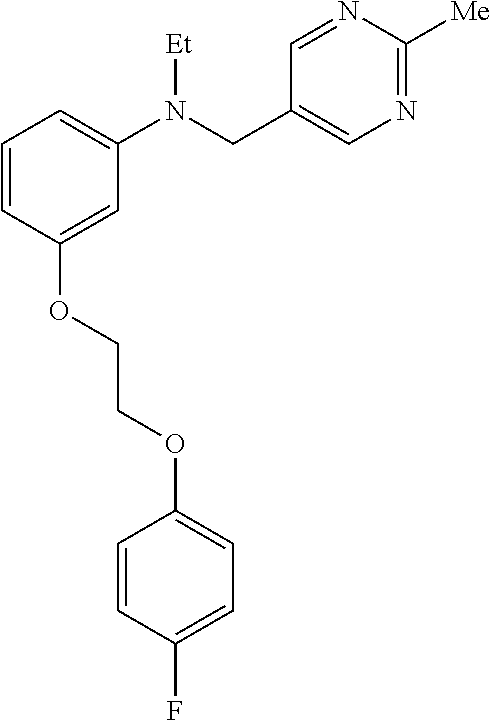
C1=NC([Me])=NC=C1CN(C1=CC=CC(OCCOC2=CC=C(F)C=C2)=C1)[Et]
